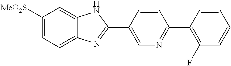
C1([MeO2S])=CC=C2C(=C1)NC(C1=CN=C(C3=C(F)C=CC=C3)C=C1)=N2
